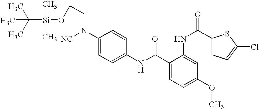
C1(NC(=O)C2=CC=C(OC)C=C2NC(=O)C2=CC=C(Cl)S2)=CC=C(N(CCO[Si](C(C)(C)C)(C)C)[NC])C=C1
